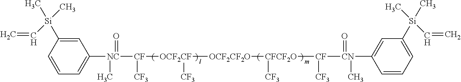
C1=C([Si](C)(C)C=C)C=CC=C1[NC](C)(=O)[CF]([CF3])[OCF2CF]([OCF2CF2O][CFCF2O]([CF]([CF3])[CN](C)(=O)C1=CC([Si](C)(C=C)C)=CC=C1)[CF3])[CF3]
